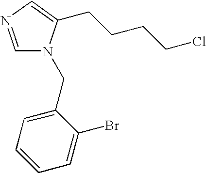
C1=NC=C(CCCCCl)N1CC1=CC=CC=C1Br
